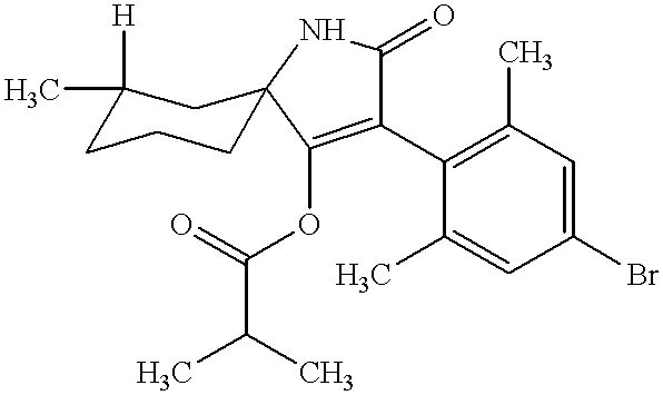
CC1([H])CCCC2(C1)NC(=O)C(C1=C(C)C=C(Br)C=C1C)=C2OC(=O)C(C)C
